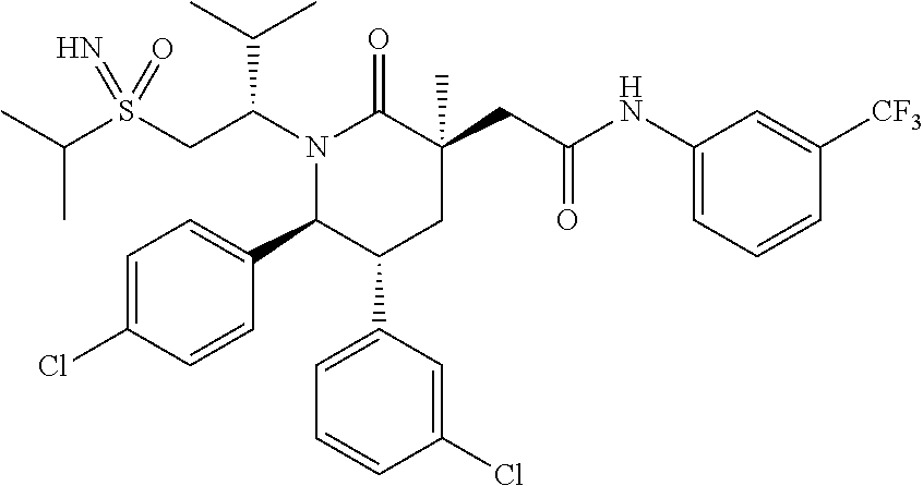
S(CC(N1C(=O)C(CC(=O)NC2=CC=CC([CF3])=C2)(C)CC(C2=CC=CC(Cl)=C2)C1C1=CC=C(Cl)C=C1)C(C)C)(=N)(=O)C(C)C
